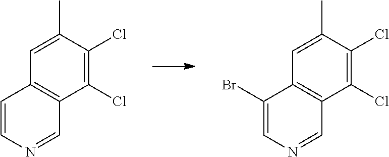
C1=C(C)C(Cl)=C(Cl)C2=C1C=CN=C2.C1=C(C)C(Cl)=C(Cl)C2=C1C(Br)=CN=C2
